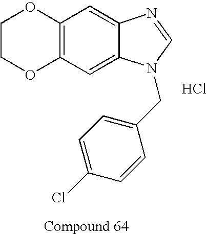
C12=C(C=C3C(=C1)N=CN3CC1=CC=C(Cl)C=C1)OCCO2.Cl
